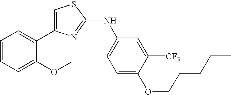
C1=C(C2=CC=CC=C2OC)N=C(NC2=CC=C(OCCCCC)C([CF3])=C2)S1
